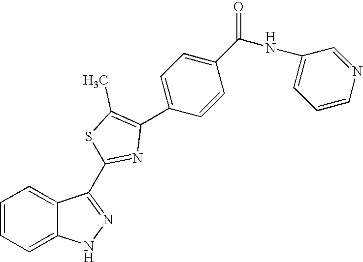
C1=CC=C2C(=C1)NN=C2C1=NC(C2=CC=C(C(NC3=CC=CN=C3)=O)C=C2)=C(C)S1
